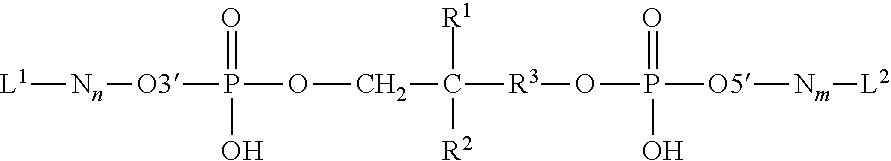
[L1][Nn][O3]P(OCC([R1])([R2])[R3]OP(=O)(O)[O5][Nm][L2])(=O)O
